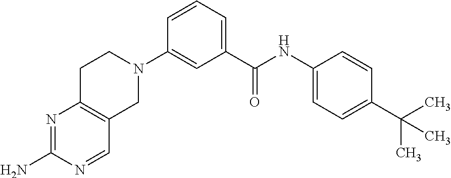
N1=C(N)N=CC2=C1CCN(C1=CC(C(NC3=CC=C(C(C)(C)C)C=C3)=O)=CC=C1)C2
